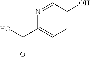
C1(C(O)=O)=CC=C(O)C=N1
